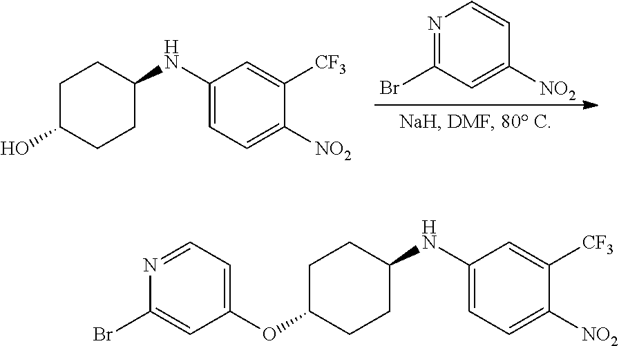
C1(Br)=CC(OC2CCC(NC3=CC=C([NO2])C([CF3])=C3)CC2)=CC=N1.OC1CCC(NC2=CC=C([NO2])C([CF3])=C2)CC1.N1=C(Br)C=C([NO2])C=C1
